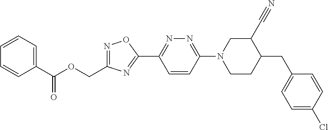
C1(C(OCC2=NOC(C3=NN=C(N4CCC(CC5=CC=C(Cl)C=C5)C(C#N)C4)C=C3)=N2)=O)=CC=CC=C1
